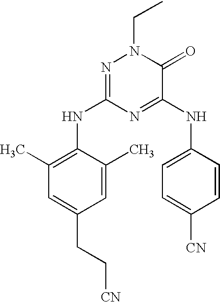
N1=C(NC2=C(C)C=C(CC[CN])C=C2C)N=C(NC2=CC=C([CN])C=C2)C(=O)N1CC
